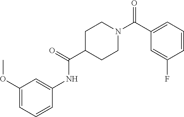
C1(C(N2CCC(C(=O)NC3=CC(OC)=CC=C3)CC2)=O)=CC=CC(F)=C1
